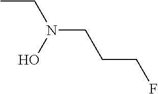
CCN(CCCF)O
